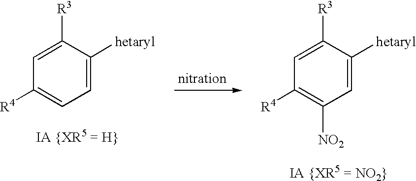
C1([R4])=C([NO2])C=C([hetaryl])C([R3])=C1.C1([R4])=CC=C([hetaryl])C([R3])=C1
